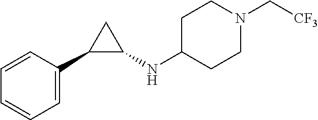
C1=CC=CC=C1C1C(NC2CCN(C[CF3])CC2)C1
